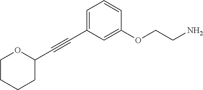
C1(C#CC2=CC=CC(OCCN)=C2)OCCCC1
